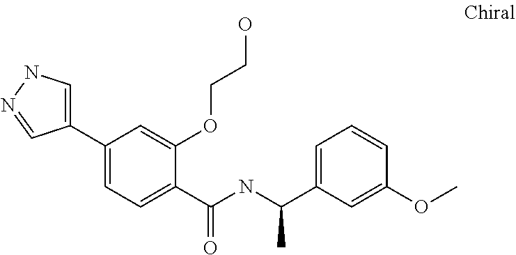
C1(C2=CC=C(C(=O)NC(C3=CC=CC(OC)=C3)C)C(OCCO)=C2)=CNN=C1
